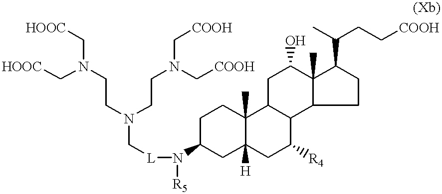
C1CC2(C)C([H])(CC1N([R5])[L]CN(CCN(C[COOH])C[COOH])CCN(C[HOOC])C[HOOC])CC([R4])C1C2CC(O)C2(C)C1CCC2C(CC[COOH])C
